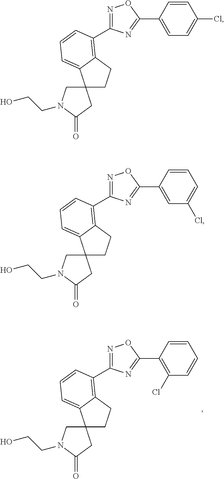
C12(CN(CCO)C(=O)C1)CCC1=C(C3=NOC(C4=C(Cl)C=CC=C4)=N3)C=CC=C21.C12(CN(CCO)C(=O)C1)CCC1=C(C3=NOC(C4=CC=C(Cl)C=C4)=N3)C=CC=C21.C12(CN(CCO)C(=O)C1)CCC1=C(C3=NOC(C4=CC(Cl)=CC=C4)=N3)C=CC=C21
